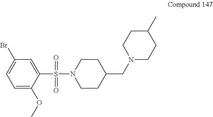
C1CN(S(C2=CC(Br)=CC=C2OC)(=O)=O)CCC1CN1CCC(C)CC1
